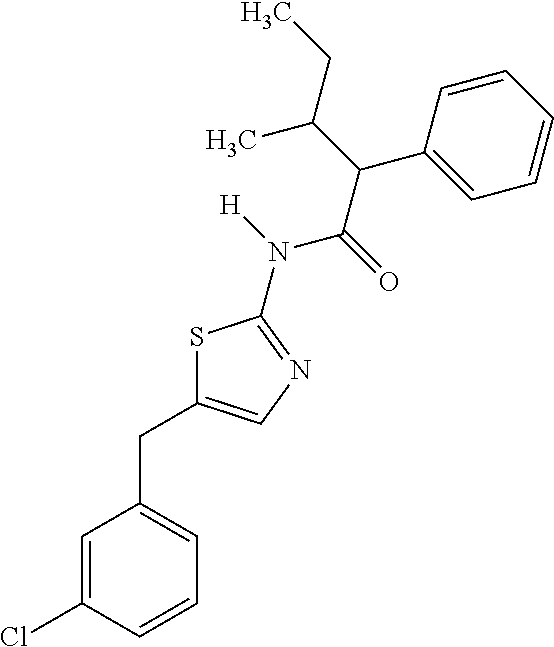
S1C(CC2=CC=CC(Cl)=C2)=CN=C1N(C(C(C1=CC=CC=C1)C(CC)C)=O)[H]
